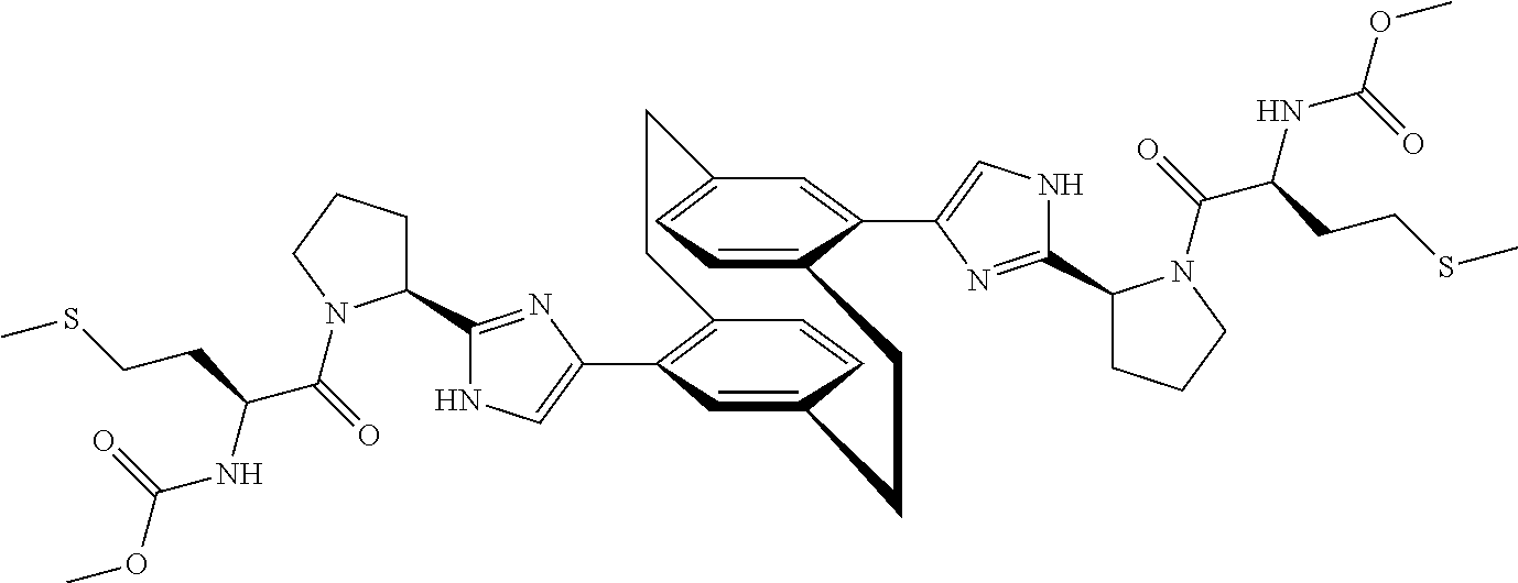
C1(C2=C3C=CC(=C2)CCC2=CC=C(C=C2C2=CNC(C4CCCN4C(=O)C(NC(OC)=O)CCSC)=N2)CC3)=CNC(C2CCCN2C(=O)C(NC(OC)=O)CCSC)=N1
